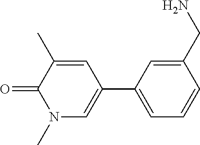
O=C1C(C)=CC(C2=CC=CC(CN)=C2)=CN1C
